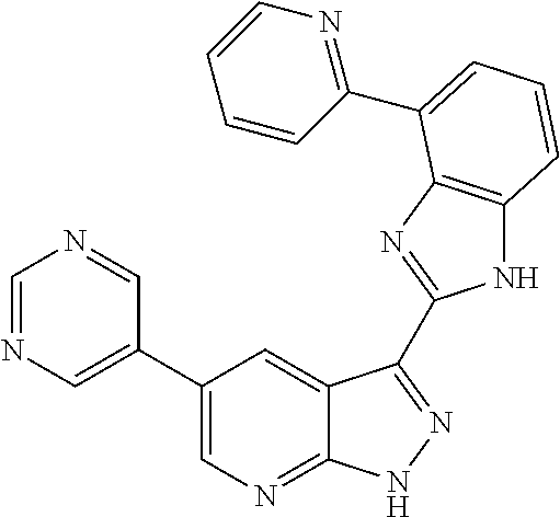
C1(C2=CN=C3C(=C2)C(C2=NC4=C(N2)C=CC=C4C2=NC=CC=C2)=NN3)=CN=CN=C1
